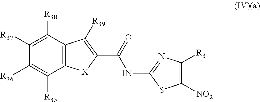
C12=C(C([R38])=C([R37])C([R36])=C1[R35])C([R39])=C(C(NC1=NC([R3])=C([NO2])S1)=O)[X]2
